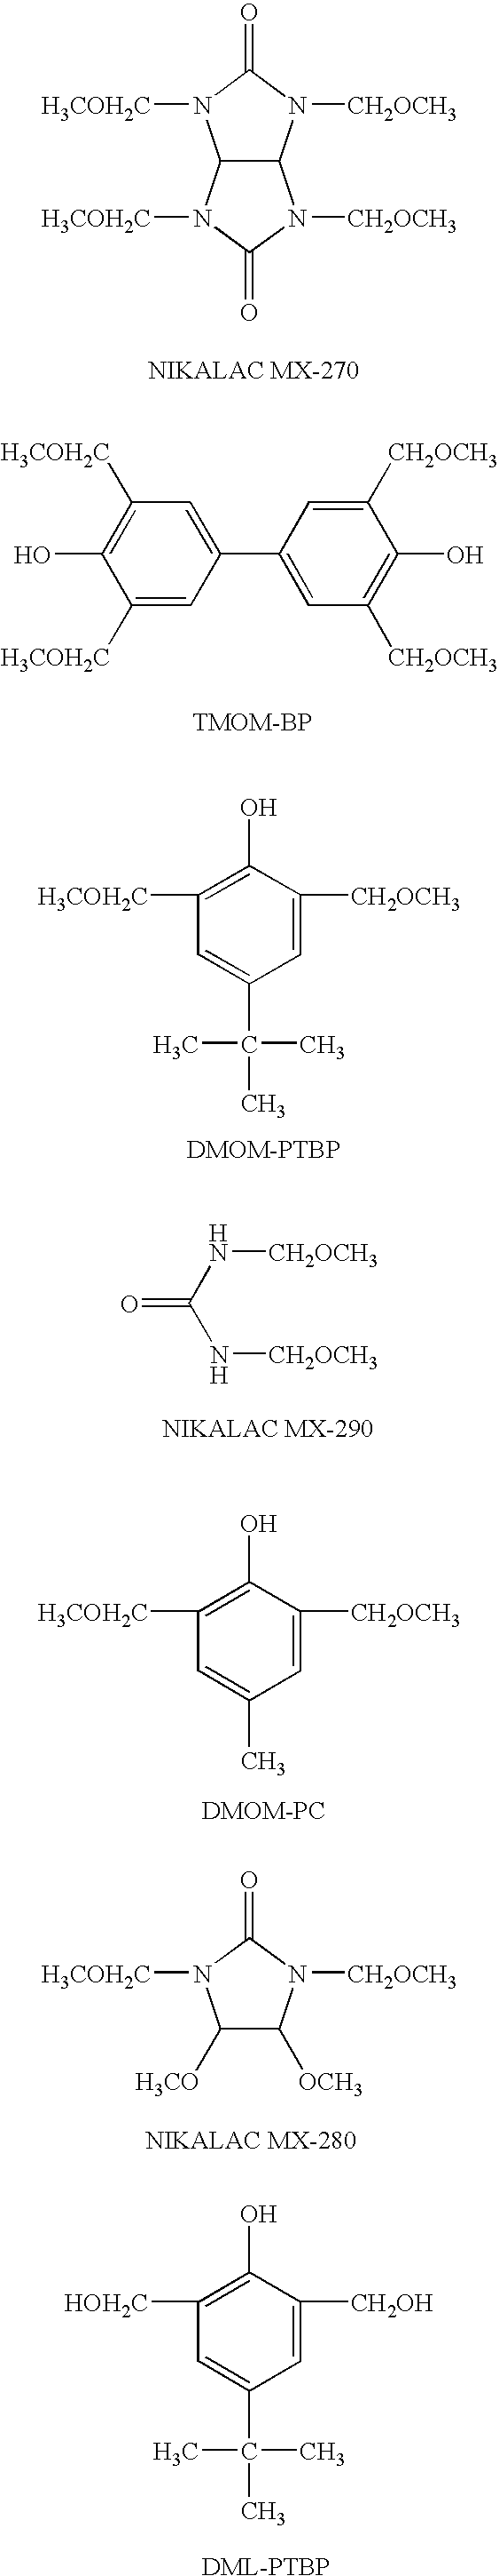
C12C(N([CH2OCH3])C(=O)N1[H3COH2C])N([CH2OCH3])C(=O)N2[H3COH2C].C1([H3COH2C])=C(O)C([H3COH2C])=CC(C2=CC([CH2OCH3])=C(O)C([CH2OCH3])=C2)=C1.C1(O)=C([H3COH2C])C=C(C(C)(C)C)C=C1[CH2OCH3].[DMOM-PTBP].N(C(N[CH2OCH3])=O)[CH2OCH3].C1(O)=C([H3COH2C])C=C(C)C=C1[CH2OCH3].[DMOM-PC].C1([H3CO])C([OCH3])N([CH2OCH3])C(=O)N1[H3COH2C].C1(O)=C([HOH2C])C=C(C(C)(C)C)C=C1[CH2OH].[DML-PTBP]
